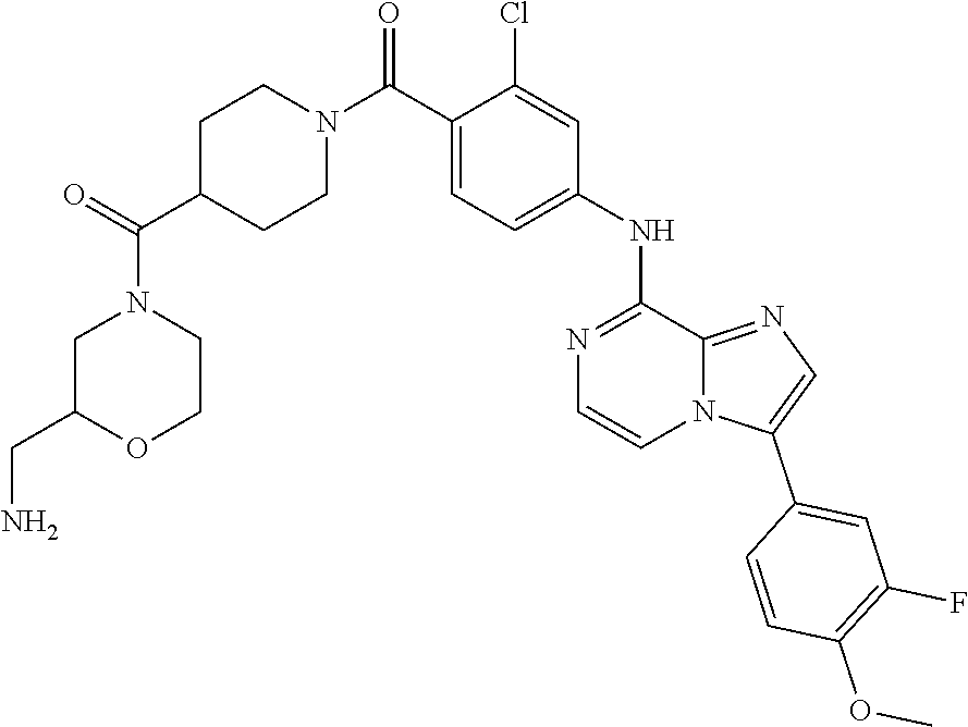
C1C(C(N2CC(CN)OCC2)=O)CCN(C(C2=CC=C(NC3=NC=CN4C3=NC=C4C3=CC(F)=C(OC)C=C3)C=C2Cl)=O)C1
